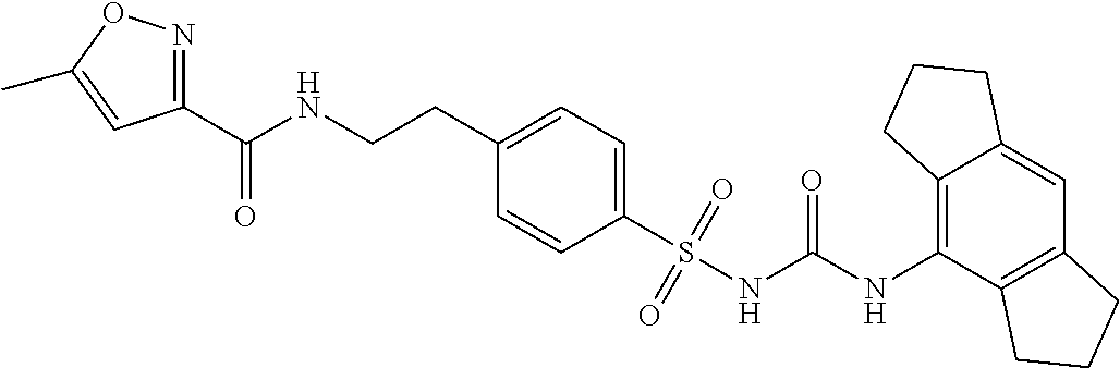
C1(C(NCCC2=CC=C(S(NC(NC3=C4C(=CC5=C3CCC5)CCC4)=O)(=O)=O)C=C2)=O)=NOC(C)=C1
